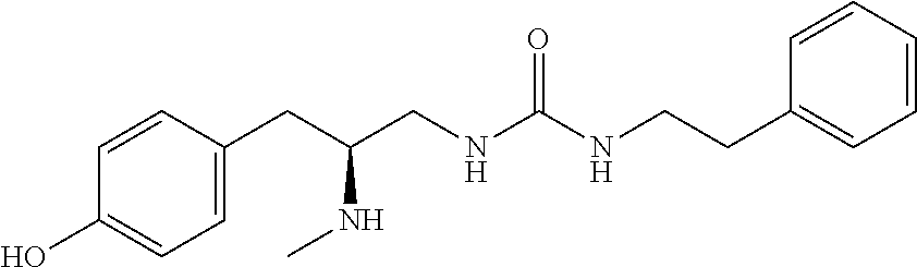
C1=C(CC(CNC(NCCC2=CC=CC=C2)=O)NC)C=CC(O)=C1
